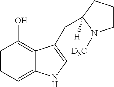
C1=CC=C2C(=C1O)C(CC1([H])CCCN1[D3C])=CN2
